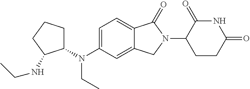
C1=C(N(C2CCCC2NCC)CC)C=C2C(=C1)C(=O)N(C1CCC(=O)NC1=O)C2
